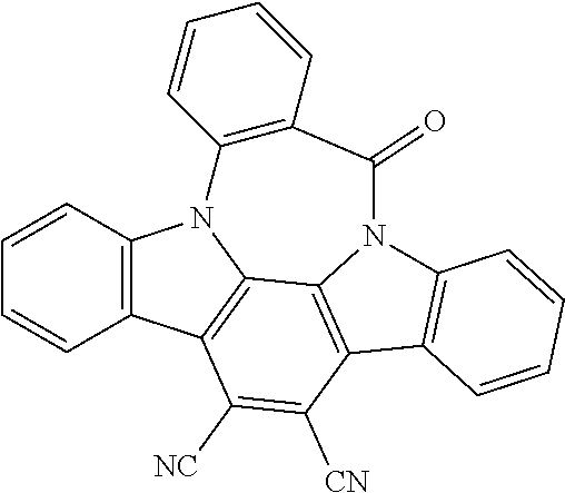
C1=CC2=C(C=C1)N1C3=C2C([NC])=C([CN])C2=C3N(C3=C2C=CC=C3)C(=O)C2=C1C=CC=C2
